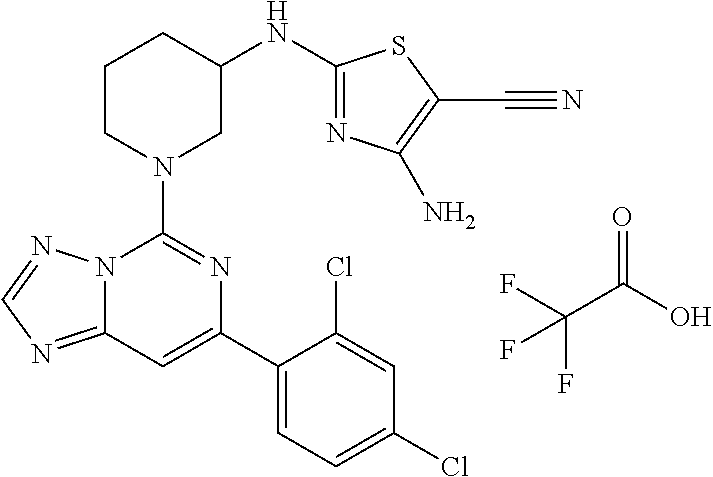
C12=NC=NN1C(N1CC(NC3=NC(N)=C(C#N)S3)CCC1)=NC(C1=CC=C(Cl)C=C1Cl)=C2.C(C(=O)O)(F)(F)F
